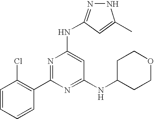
C1(C2=NC(NC3=NNC(C)=C3)=CC(NC3CCOCC3)=N2)=C(Cl)C=CC=C1.[H]
